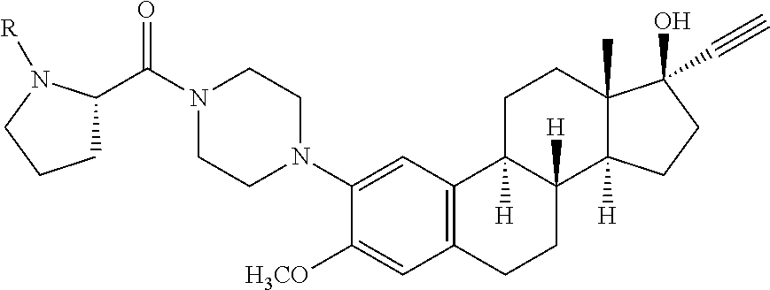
N1(C(C2CCCN2[R])=O)CCN(C2=CC3=C(C=C2[H3CO])CCC2([H])C3([H])CCC3(C)C2([H])CCC3(O)C#C)CC1
